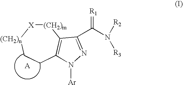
[(CH2)m]1[X][(CH2)n]CCC2=C1C(C(N([R2])[R3])=[R1])=NN2[Ar]
